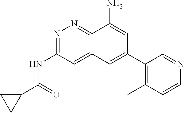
C(NC1=NN=C2C(=C1)C=C(C1=C(C)C=CN=C1)C=C2N)(=O)C1CC1
